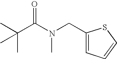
CC(C(N(CC1=CC=CS1)C)=O)(C)C
